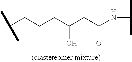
C(CCCC(CC(NC(C)C)=O)O)(C)C
